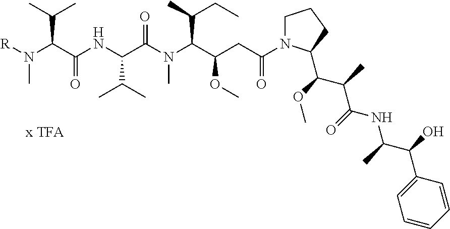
[R]N(C(C(NC(C(N(C(C(CC(N1CCCC1C(C(C(NC(C)C(C1=CC=CC=C1)O)=O)C)OC)=O)OC)C(C)CC)C)=O)C(C)C)=O)C(C)C)C
